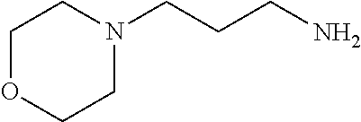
C1OCCN(CCCN)C1
